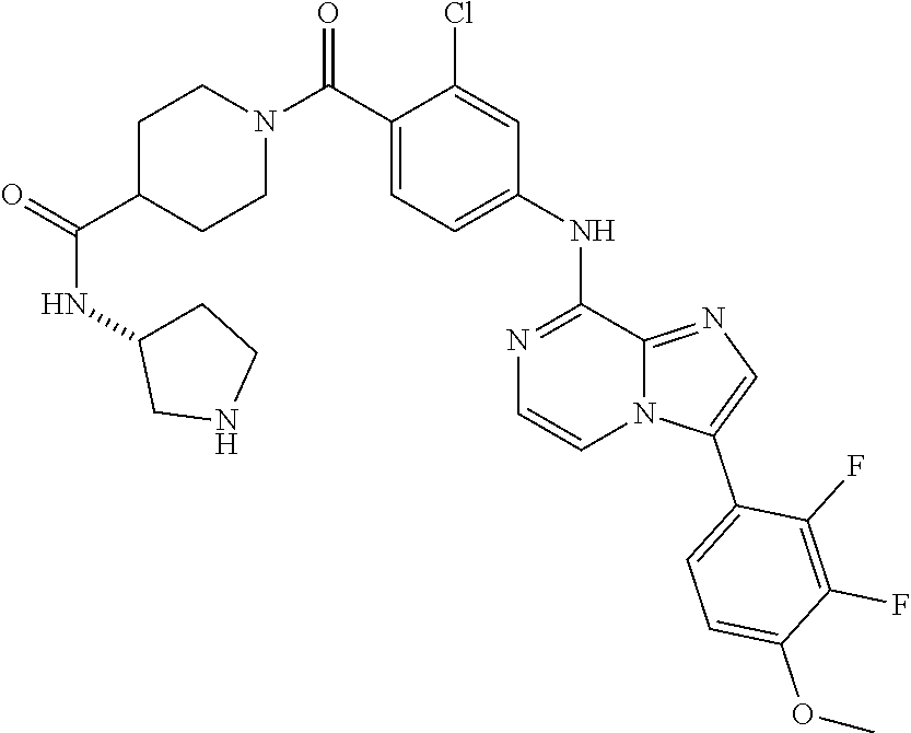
C1(NC2=CC=C(C(N3CCC(C(NC4CCNC4)=O)CC3)=O)C(Cl)=C2)=NC=CN2C1=NC=C2C1=CC=C(OC)C(F)=C1F
